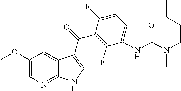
C1(OC)=CN=C2C(=C1)C(C(C1=C(F)C(NC(N(CCCC)C)=O)=CC=C1F)=O)=CN2
